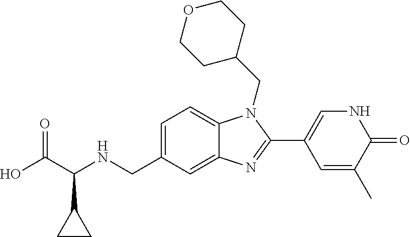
OC(C(NCC1=CC=C2C(=C1)N=C(C1=CNC(=O)C(C)=C1)N2CC1CCOCC1)C1CC1)=O
